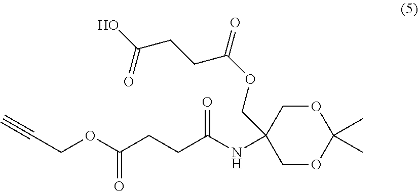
O1CC(COC(CCC(=O)O)=O)(NC(CCC(OCC#C)=O)=O)COC1(C)C
